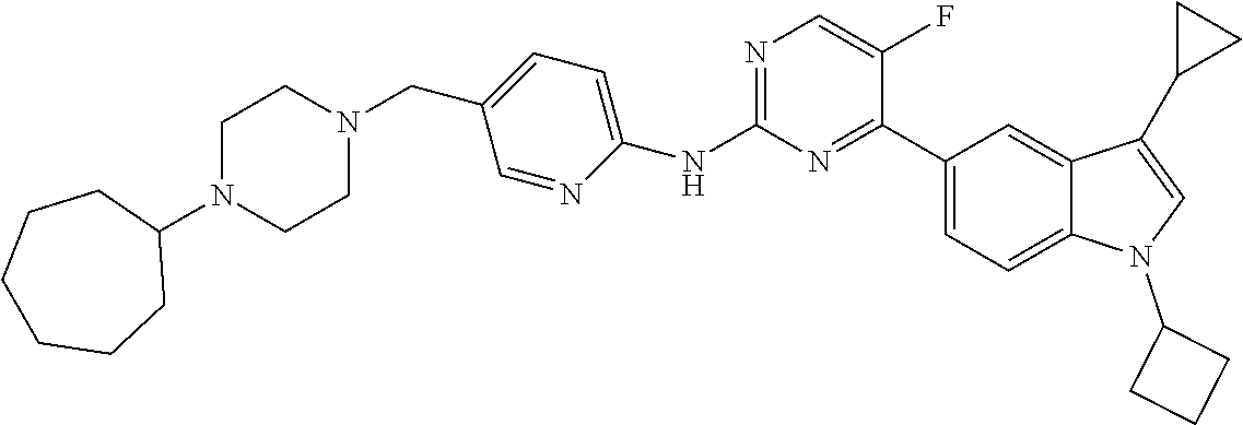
C1(NC2=CC=C(CN3CCN(C4CCCCCC4)CC3)C=N2)=NC=C(F)C(C2=CC=C3C(=C2)C(C2CC2)=CN3C2CCC2)=N1
